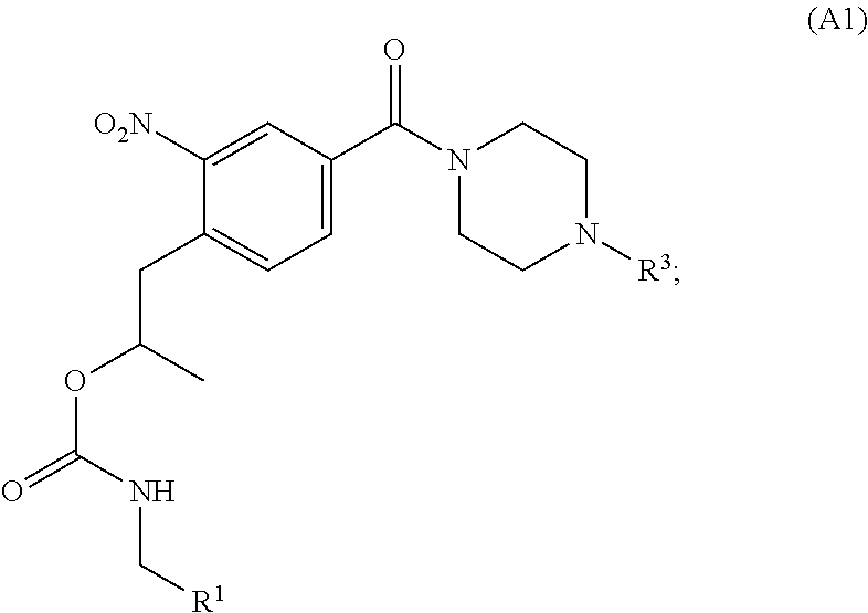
C1(CC(C)OC(NC[R1])=O)=CC=C(C(N2CCN([R3])CC2)=O)C=C1[O2N]
